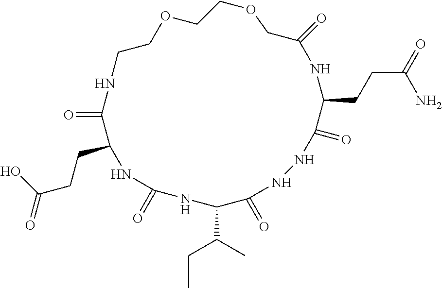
O=C1C(CCC(O)=O)NC(=O)NC(C(CC)C)C(=O)NNC(=O)C(CCC(=O)N)NC(=O)COCCOCCN1
